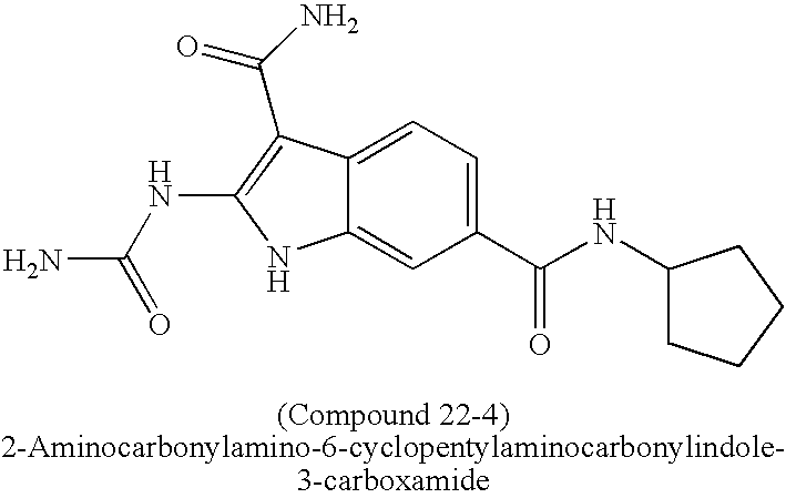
C12=CC=C(C(NC3CCCC3)=O)C=C1NC(NC(N)=O)=C2C(=O)N
